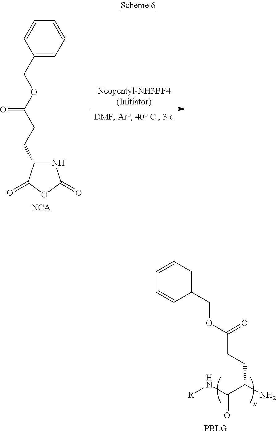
[Neopentyl-NH3BF4(Initiator)].C1(COC(CCC2NC(=O)OC2=O)=O)=CC=CC=C1.[NCA].C(C(OCC1=CC=CC=C1)=O)CC(N)C(N[R])=O
